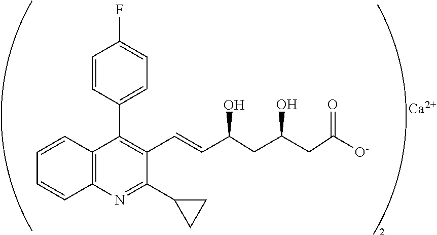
C12=C(N=C(C3CC3)C(C=CC(CC(CC([O-])=O)O)O)=C1C1=CC=C(F)C=C1)C=CC=C2.[Ca]
